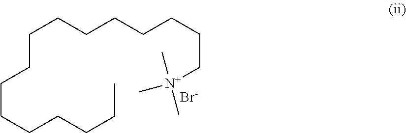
C(CCCCC)CCCCCCCCCC[N+](C)(C)C.[Br-]
